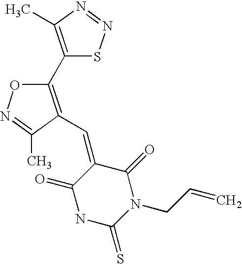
C1(C2=C(C=C3C(=O)NC(=S)N(CC=C)C3=O)C(C)=NO2)=C(C)N=NS1
